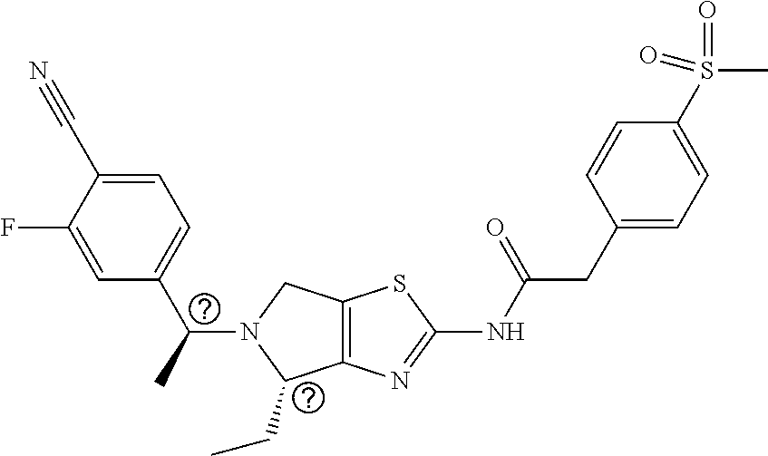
C12=C(N=C(NC(CC3=CC=C(S(C)(=O)=O)C=C3)=O)S1)C(CC)N(C(C)C1=CC=C(C#N)C(F)=C1)C2
